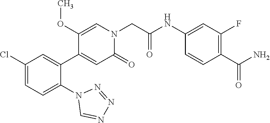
C1(Cl)=CC=C(N2C=NN=N2)C(C2=CC(=O)N(CC(NC3=CC(F)=C(C(N)=O)C=C3)=O)C=C2OC)=C1
